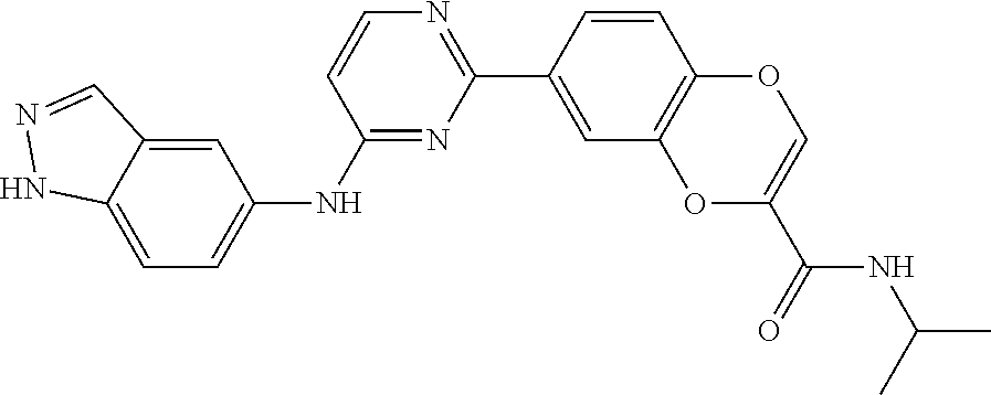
C1=CC2=C(C=C1C1=NC=CC(NC3=CC=C4C(=C3)C=NN4)=N1)OC(C(=O)NC(C)C)=CO2
